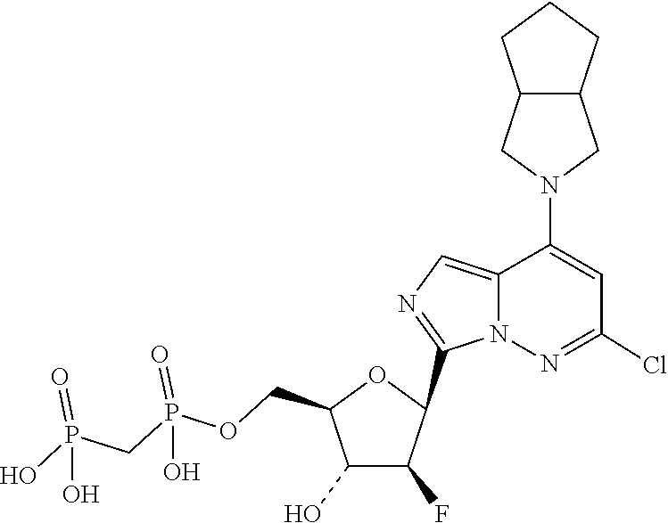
C1(C2C(F)C(O)C(COP(=O)(O)CP(=O)(O)O)O2)=NC=C2C(N3CC4C(C3)CCC4)=CC(Cl)=NN12
